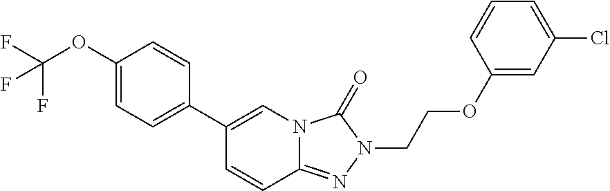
C(OC1=CC=C(C2=CN3C(=NN(CCOC4=CC(Cl)=CC=C4)C3=O)C=C2)C=C1)(F)(F)F
